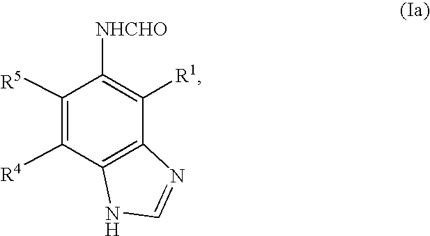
C1([R5])=C([R4])C2=C(C([R1])=C1[NHCHO])N=CN2
